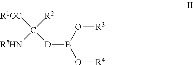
[D](B(O[R3])O[R4])C([R1OC])([R2])[R5HN]
